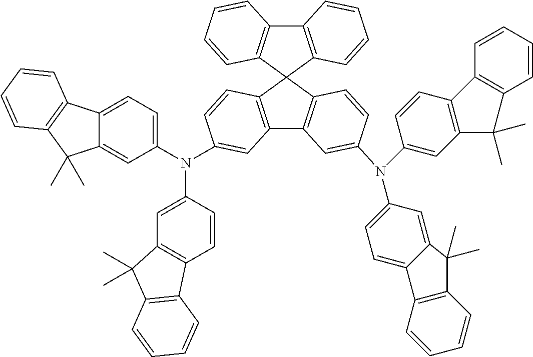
C12=C(C3(C4=C1C=CC=C4)C1=C(C4=C3C=CC(N(C3=CC5=C(C=C3)C3=C(C=CC=C3)C5(C)C)C3=CC=C5C(=C3)C(C)(C)C3=C5C=CC=C3)=C4)C=C(N(C3=CC=C4C(=C3)C(C)(C)C3=C4C=CC=C3)C3=CC4=C(C=C3)C3=C(C4(C)C)C=CC=C3)C=C1)C=CC=C2
